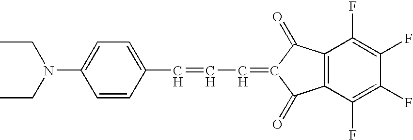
C1=CC(N(CC)CC)=CC=C1C=CC=C1C(=O)C2=C(C1=O)C(F)=C(F)C(F)=C2F
